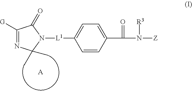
C1([G])=NC(C)(C)N([L1]C2=CC=C(C(N([Z])[R3])=O)C=C2)C1=O.[A]
